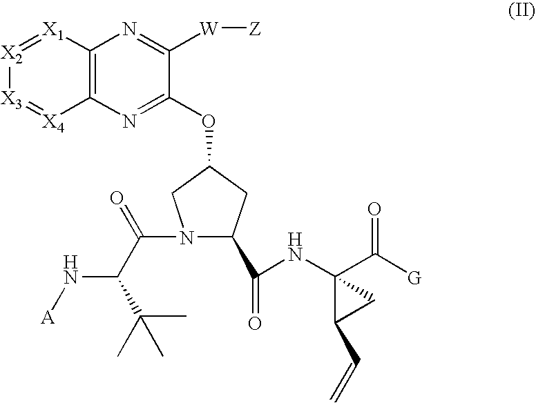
C12=C(N=C(OC3CN(C(C(N[A])C(C)(C)C)=O)C(C(NC4(C([G])=O)C(C=C)C4)=O)C3)C([W][Z])=N1)[X4]=[X3][X2]=[X1]2
